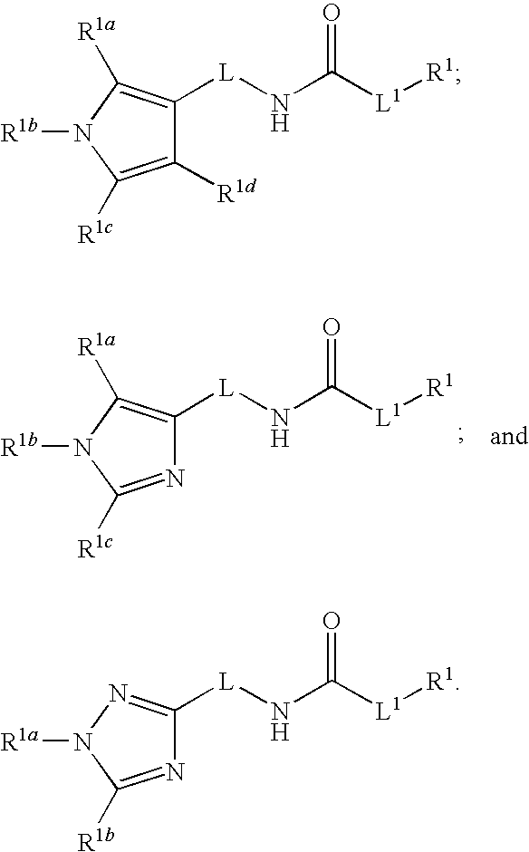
N1=C([R1c])N([R1b])C([R1a])=C1[L]NC([L1][R1])=O.C1([R1d])=C([R1c])N([R1b])C([R1a])=C1[L]NC([L1][R1])=O.N1=C([R1b])N([R1a])N=C1[L]NC([L1][R1])=O
